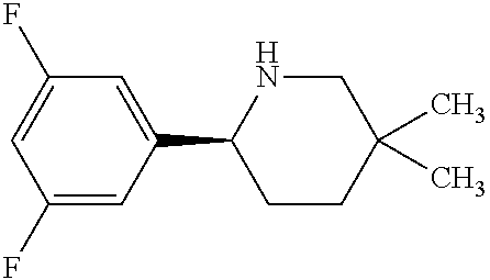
C1(F)=CC(C2CCC(C)(C)CN2)=CC(F)=C1
